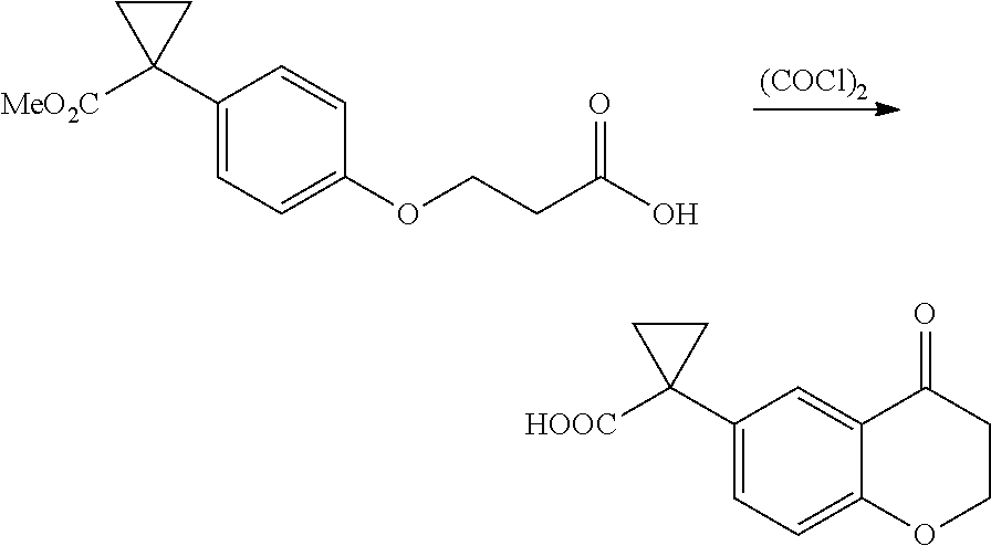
C1(C2([MeO2C])CC2)=CC=C(OCCC(=O)O)C=C1.[(COCl)2].C1(C2([HOOC])CC2)=CC=C2C(=C1)C(=O)CCO2
